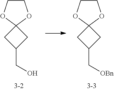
C1COC2(O1)CC(C[OBn])C2.C1COC2(O1)CC(CO)C2
